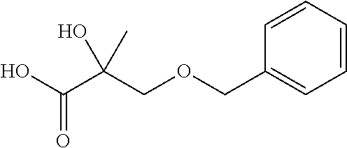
C1=CC=CC=C1COCC(C(O)=O)(O)C
